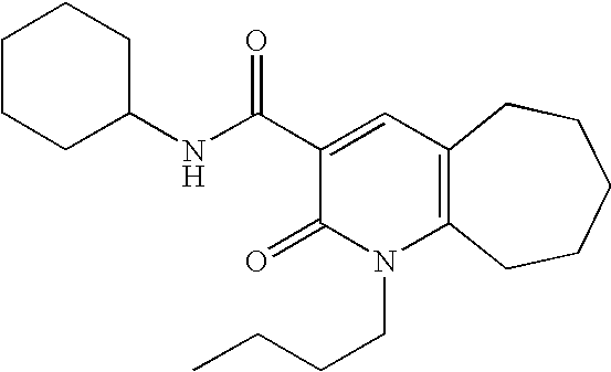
C1(NC(C2=CC3=C(N(CCCC)C2=O)CCCCC3)=O)CCCCC1
